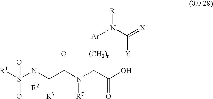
[R1]S(N(C(C(N(C(C(O)=O)[(CH2)n][Ar]N(C(=[X])[Y])[R])[R7])=O)[R3])[R2])(=O)=O
